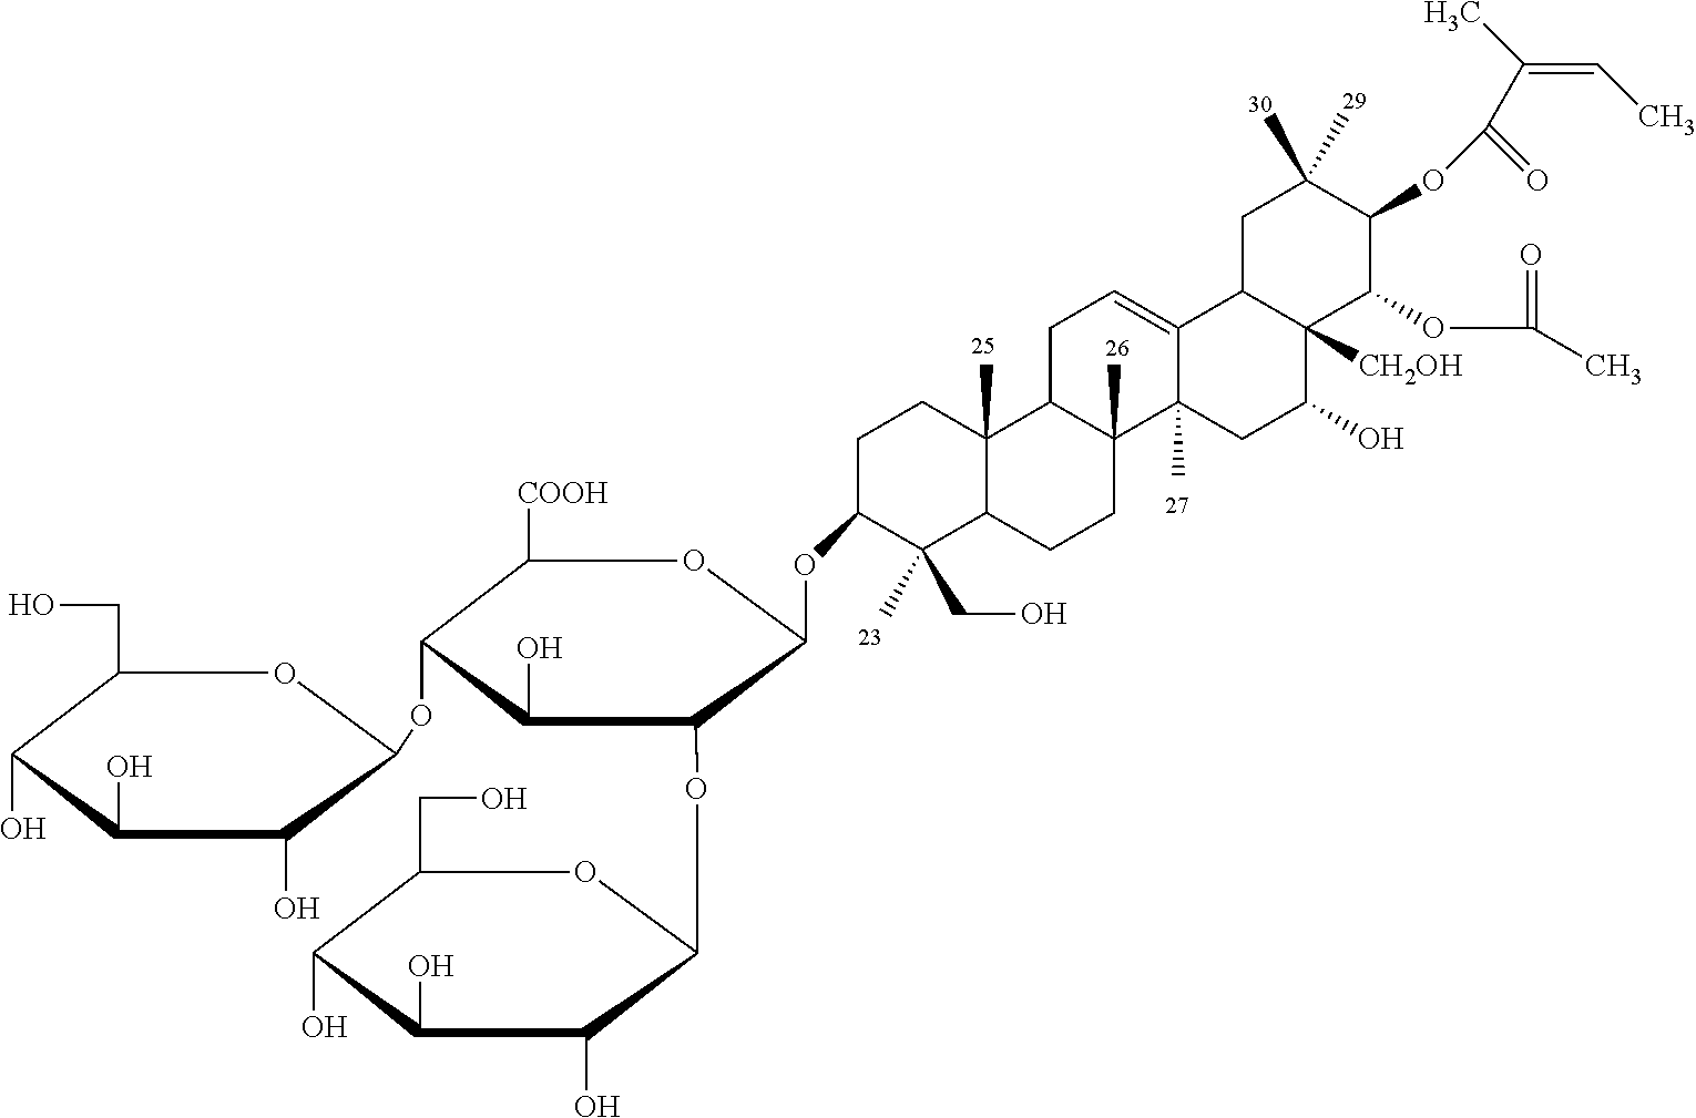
C1(CO)C(O)C(O)C(O)C(OC2C(OC3C(C)(CO)C4C(C)(CC3)C3C(C)(CC4)C4(C)C(=CC3)C3C([CH2OH])(C(O)C4)C(OC(=O)C)C(OC(C(C)=CC)=O)C(C)(C)C3)OC([COOH])C(OC3C(O)C(O)C(O)C(CO)O3)C2O)O1
